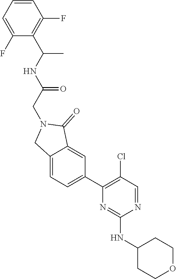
N1=CC(Cl)=C(C2=CC=C3C(=C2)C(=O)N(CC(NC(C2=C(F)C=CC=C2F)C)=O)C3)N=C1NC1CCOCC1
